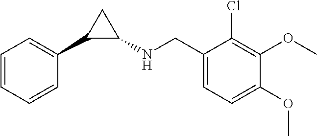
C1=CC=CC(C2C(NCC3=CC=C(OC)C(OC)=C3Cl)C2)=C1
